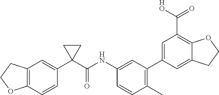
C12=C(C=CC(C3(C(NC4=CC(C5=CC(C([HO])=O)=C6C(=C5)CCO6)=C(C)C=C4)=O)CC3)=C1)OCC2
